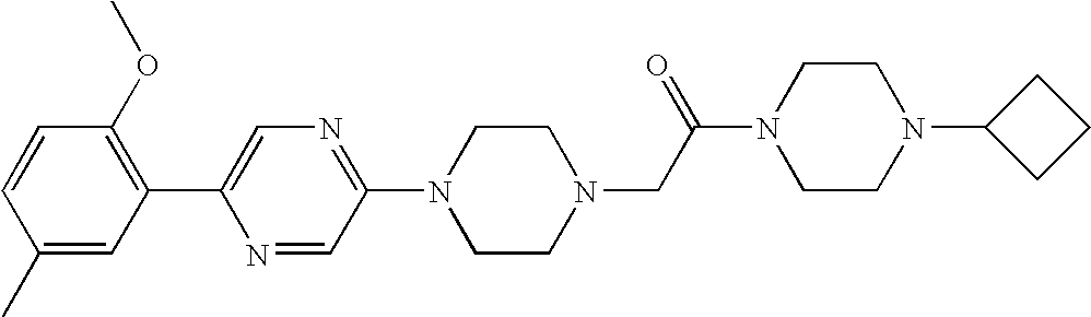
C1(C)=CC(C2=CN=C(N3CCN(CC(N4CCN(C5CCC5)CC4)=O)CC3)C=N2)=C(OC)C=C1
